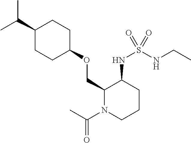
C(C1CCC(OCC2N(C(C)=O)CCCC2NS(NCC)(=O)=O)CC1)(C)C
